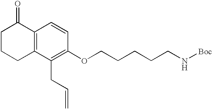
C1CCC2=C(C1=O)C=CC(OCCCCCN[Boc])=C2CC=C
